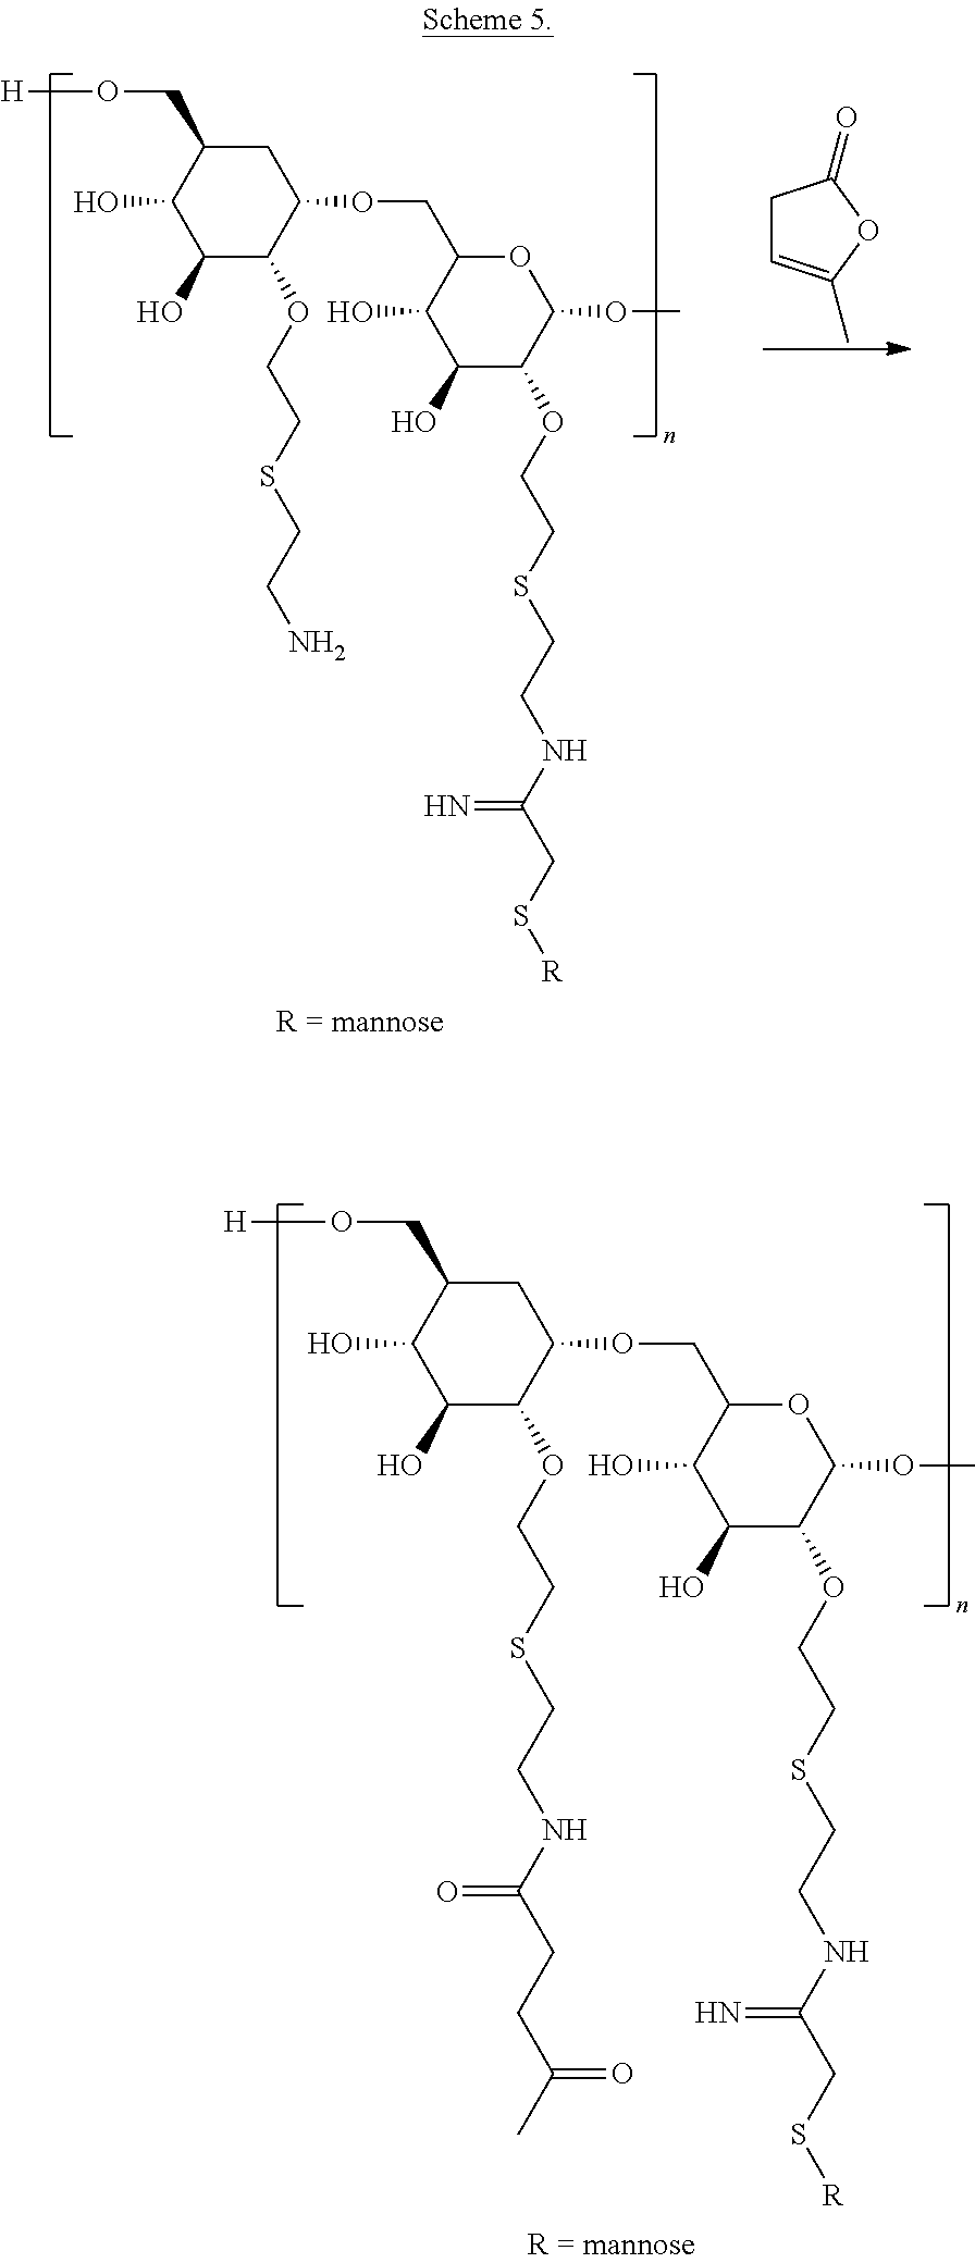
C1C(CO[H])C(O)C(O)C(OCCSCCNC(CCC(C)=O)=O)C1OCC1OC(OC)C(OCCSCCNC(CS[R])=N)C(O)C1O.C1=C(C)OC(=O)C1.C1C(CO[H])C(O)C(O)C(OCCSCCN)C1OCC1OC(OC)C(OCCSCCNC(CS[R])=N)C(O)C1O
